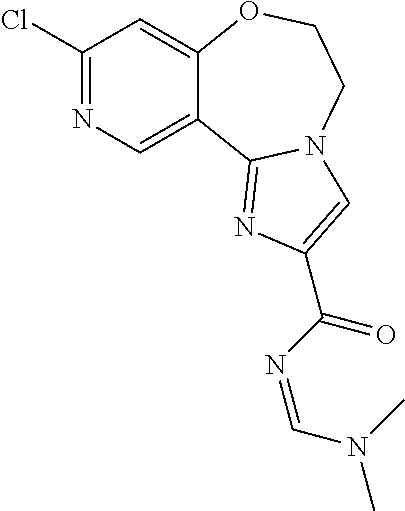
ClC1=NC=C2C(=C1)OCCN1C2=NC(C(N=CN(C)C)=O)=C1
